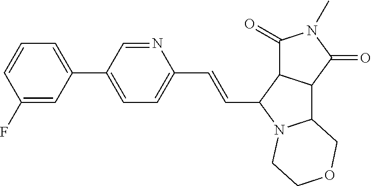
C1(C=CC2N3C(C4C2C(=O)N(C)C4=O)COCC3)=CC=C(C2=CC=CC(F)=C2)C=N1
